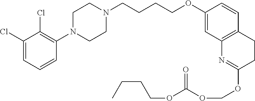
C1(Cl)=CC=CC(N2CCN(CCCCOC3=CC4=C(C=C3)CCC(OCOC(OCCCC)=O)=N4)CC2)=C1Cl
